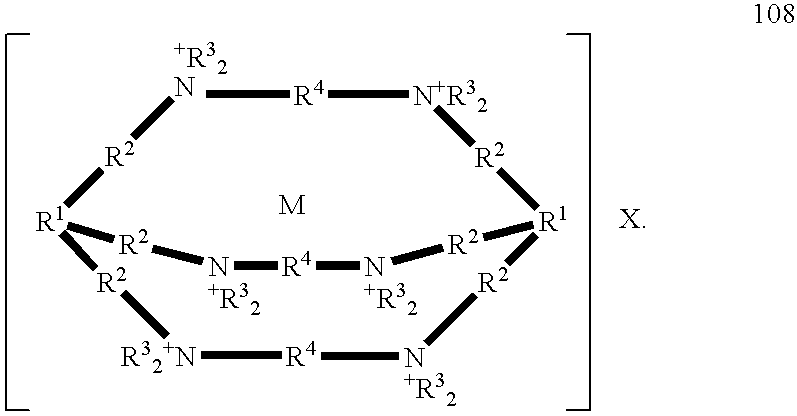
[+R32N]1[R4][N+R32][R2][R1]2[R2][N+R32][R4][N+R32][R2][R1]([R2]1)[R2][R32+N][R4][N+R32][R2]2.[X].[M]
